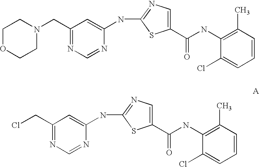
N(C1=NC=C(C(NC2=C(C)C=CC=C2Cl)=O)S1)C1=CC(CN2CCOCC2)=NC=N1.N(C1=NC=C(C(NC2=C(C)C=CC=C2Cl)=O)S1)C1=CC(CCl)=NC=N1
